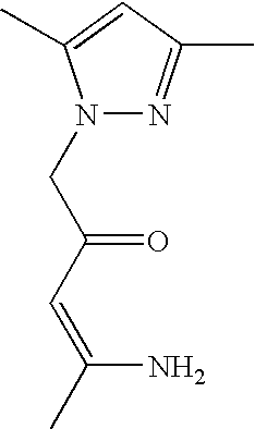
N1(CC(C=C(C)N)=O)N=C(C)C=C1C
